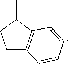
C1C2=C(C(C)C1)C=CC=C2
